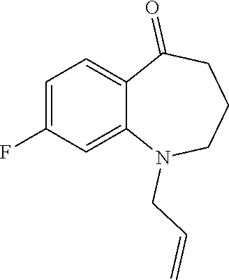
C1=C(F)C=C2C(=C1)C(=O)CCCN2CC=C
